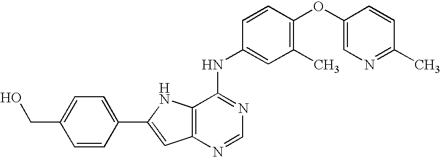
C1(C2=CC3=C(N2)C(NC2=CC(C)=C(OC4=CN=C(C)C=C4)C=C2)=NC=N3)=CC=C(CO)C=C1
